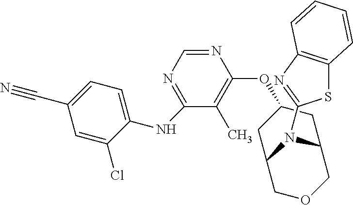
N1=CN=C(NC2=CC=C(C#N)C=C2Cl)C(C)=C1OC1CC2N(C3=NC4=C(S3)C=CC=C4)C(COC2)C1
